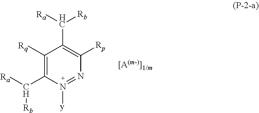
C1([Rq])=C(C([Rb])[Ra])N([y])=NC([Rp])=C1C([Ra])[Rb]
